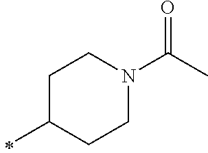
C(N1CCC(C)CC1)(C)=O
